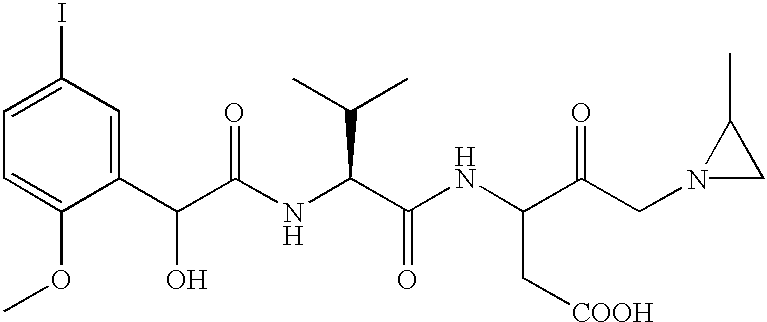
C1=C(OC)C(C(C(NC(C(NC(C(CN2CC2C)=O)C[COOH])=O)C(C)C)=O)O)=CC(I)=C1
